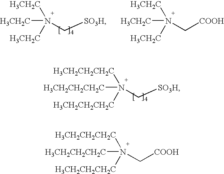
N(C[COOH])([H3CH2CH2CH2C])([H3CH2CH2CH2C])[H3CH2CH2CH2C].N(C[SO3H])([H3CH2C])([H3CH2C])[H3CH2C].N(C[COOH])([H3CH2C])([H3CH2C])[H3CH2C].N(C[SO3H])([H3CH2CH2CH2C])([H3CH2CH2CH2C])[H3CH2CH2CH2C]
